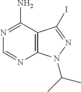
C12=C(C(N)=NC=N1)C(I)=NN2C(C)C
